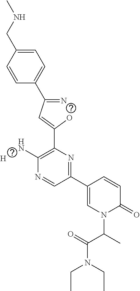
C1=CC(CNC)=CC=C1C(=N)C=C(O)C1=C(N)N=CC(C2=CN(C(C(=O)N(CC)CC)C)C(=O)C=C2)=N1.[H]
